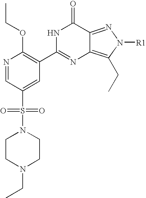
C1CN(CC)CCN1S(C1=CC(C2=NC3=C(CC)N([R1])N=C3C(=O)N2)=C(OCC)N=C1)(=O)=O
